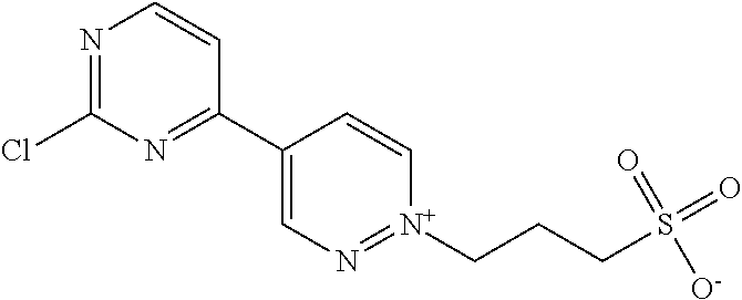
N1=C(Cl)N=C(C2=CN=[N+](CCCS(=O)([O-])=O)C=C2)C=C1
